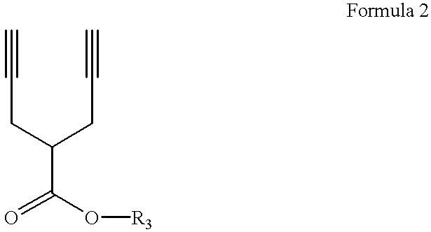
C(C(CC#C)CC#C)(=O)O[R3]
